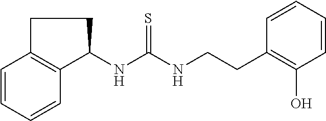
C12=C(C=CC=C1)CCC2NC(NCCC1=C(O)C=CC=C1)=S
